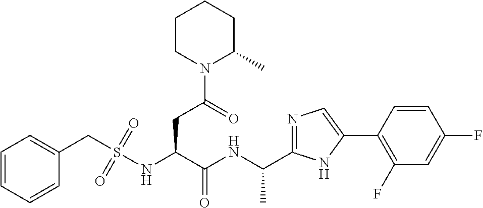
C(NC(C(NS(CC1=CC=CC=C1)(=O)=O)CC(N1C(C)CCCC1)=O)=O)(C)C1=NC=C(C2=C(F)C=C(F)C=C2)N1
